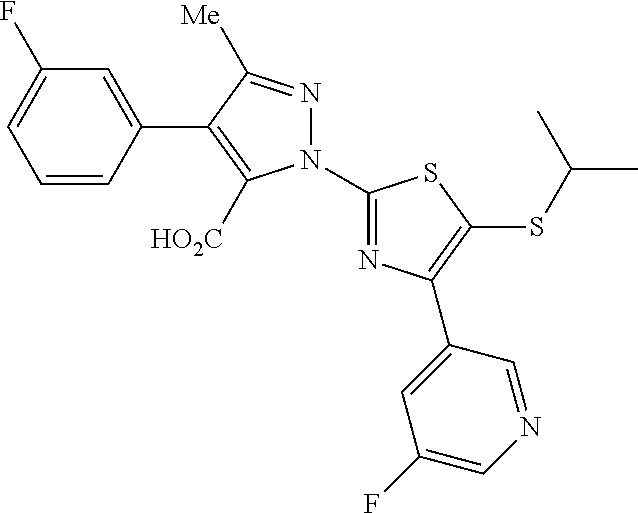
C1=CC(C2=C([HO2C])N(C3=NC(C4=CC(F)=CN=C4)=C(SC(C)C)S3)N=C2[Me])=CC(F)=C1
